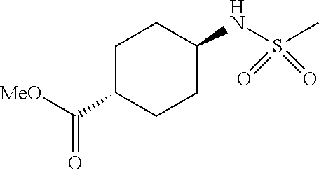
C1C(C(=O)[MeO])CCC(NS(C)(=O)=O)C1
